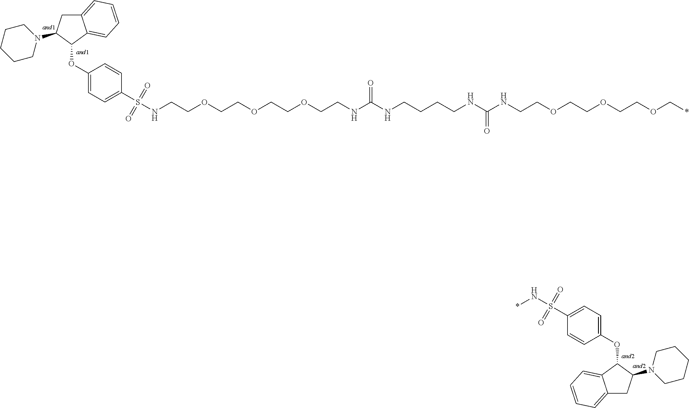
C1=CC(OC2C3=CC=CC=C3CC2N2CCCCC2)=CC=C1S(N*)(=O)=O.C1(OC2C3=CC=CC=C3CC2N2CCCCC2)=CC=C(S(NCCOCCOCCOCCNC(NCCCCNC(NCCOCCOCCOC*)=O)=O)(=O)=O)C=C1
